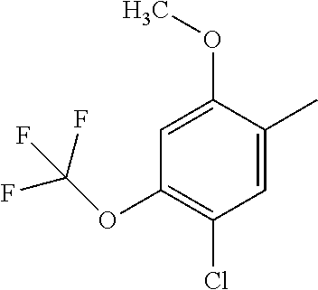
C1=C(C)C(OC)=CC(OC(F)(F)F)=C1Cl
